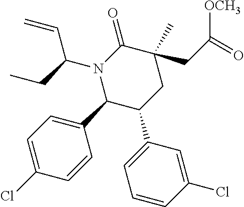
N1(C(C=C)CC)C(C2=CC=C(Cl)C=C2)C(C2=CC=CC(Cl)=C2)CC(C)(CC(=O)[OCH3])C1=O
